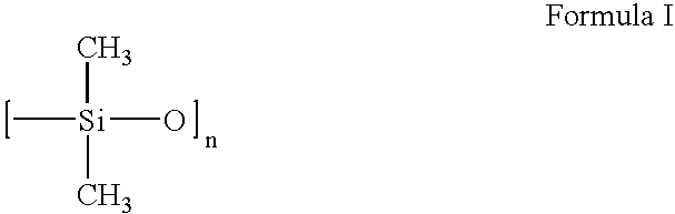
[Si](C)(O)(C)C
